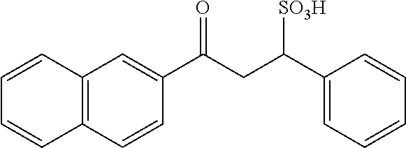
C12=C(C=CC(C(CC(C3=CC=CC=C3)[SO3H])=O)=C1)C=CC=C2
